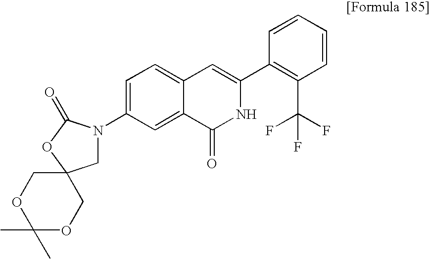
C1=C(N2CC3(OC2=O)COC(C)(C)OC3)C=C2C(=C1)C=C(C1=C(C(F)(F)F)C=CC=C1)NC2=O
